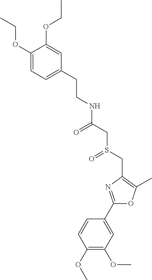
C1(OCC)=CC=C(CCNC(=O)CS(CC2=C(C)OC(C3=CC(OC)=C(OC)C=C3)=N2)=O)C=C1OCC
